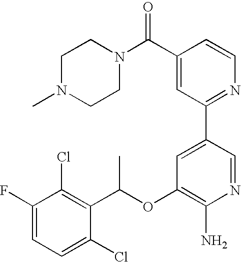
C1(F)=CC=C(Cl)C(C(OC2=C(N)N=CC(C3=NC=CC(C(N4CCN(C)CC4)=O)=C3)=C2)C)=C1Cl
